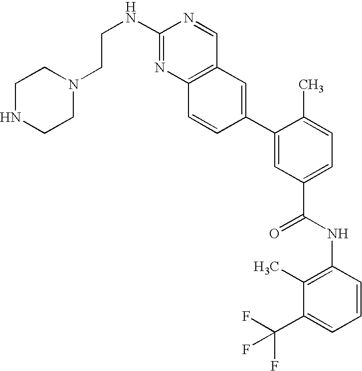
C(NC1=NC2=C(C=N1)C=C(C1=CC(C(NC3=C(C)C(C(F)(F)F)=CC=C3)=O)=CC=C1C)C=C2)CN1CCNCC1
